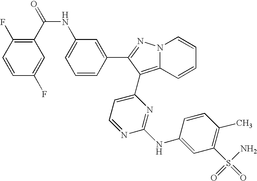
C1(C(=O)NC2=CC=CC(C3=NN4C(=C3C3=CC=NC(NC5=CC(S(=O)(N)=O)=C(C)C=C5)=N3)C=CC=C4)=C2)=C(F)C=CC(F)=C1
